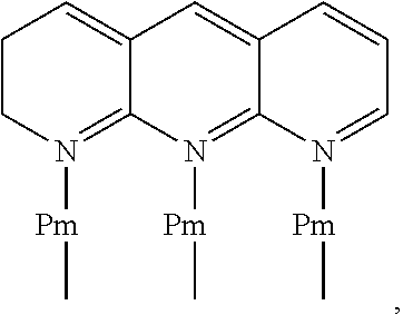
C1CN([Pm]C)=C2C(=C1)C=C1C(=N2[Pm]C)N([Pm]C)=CC=C1
